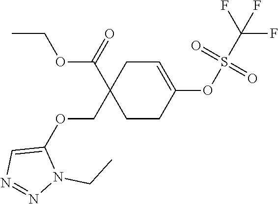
CCOC(C1(COC2=CN=NN2CC)CCC(OS(C(F)(F)F)(=O)=O)=CC1)=O
